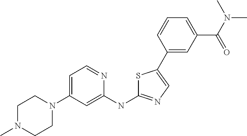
C1N(C)CCN(C2=CC=NC(NC3=NC=C(C4=CC(C(N(C)C)=O)=CC=C4)S3)=C2)C1
